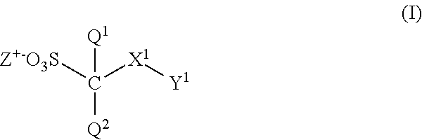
C([Q1])([Q2])([X1][Y1])[Z+-O3S]
